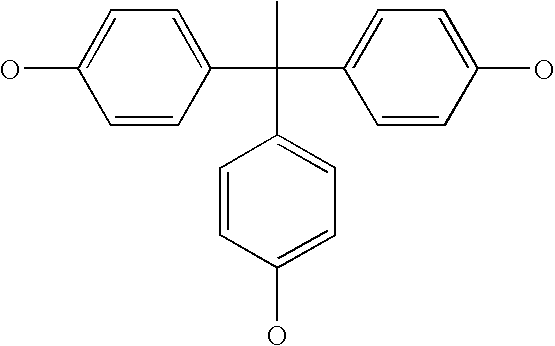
C1=CC(C(C2=CC=C(O)C=C2)(C)C2=CC=C(O)C=C2)=CC=C1O
